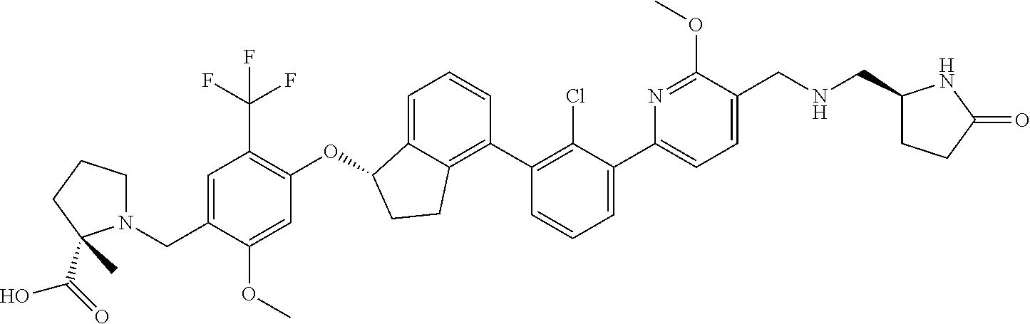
C(C1=CC(C(F)(F)F)=C(OC2C3=CC=CC(C4=C(Cl)C(C5=CC=C(CNCC6CCC(=O)N6)C(OC)=N5)=CC=C4)=C3CC2)C=C1OC)N1CCCC1(C(O)=O)C
